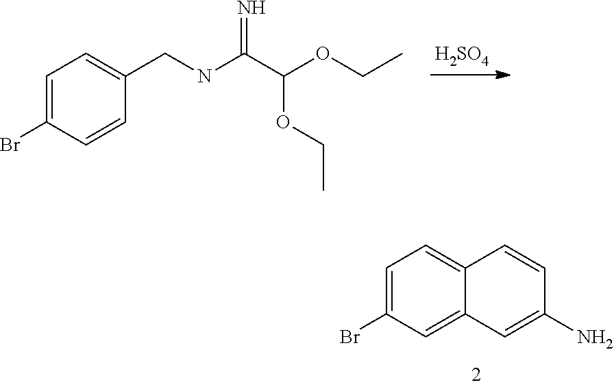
C1=C(Br)C=CC(CNC(C(OCC)OCC)=N)=C1.[H2SO4].C1=C(Br)C=C2C(=C1)C=CC(N)=C2
